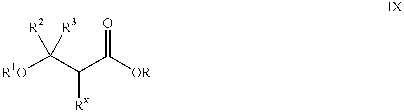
[R1O]C(C(C([OR])=O)[Rx])([R2])[R3]
